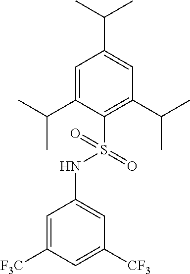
S(NC1=CC([CF3])=CC([F3C])=C1)(C1=C(C(C)C)C=C(C(C)C)C=C1C(C)C)(=O)=O
